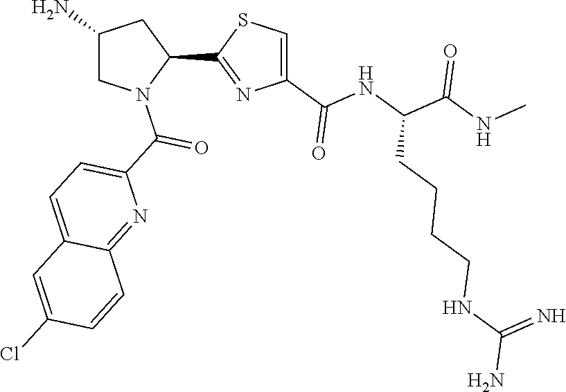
C1(C2=NC(C(NC(C(NC)=O)CCCCNC(N)=N)=O)=CS2)CC(N)CN1C(C1=CC=C2C(=N1)C=CC(Cl)=C2)=O
